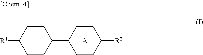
C1CC(C2CCC([R2])CC2)CCC1[R1].[A]
